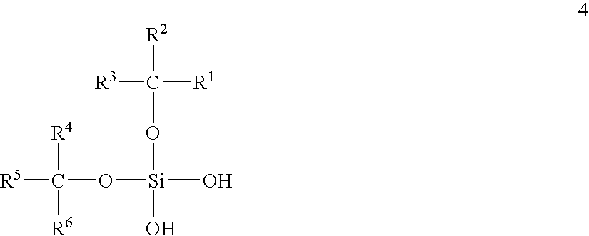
[R5]C([R4])([R6])O[Si](OC([R3])([R2])[R1])(O)O
